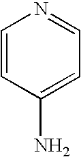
C1=CC(N)=CC=N1
